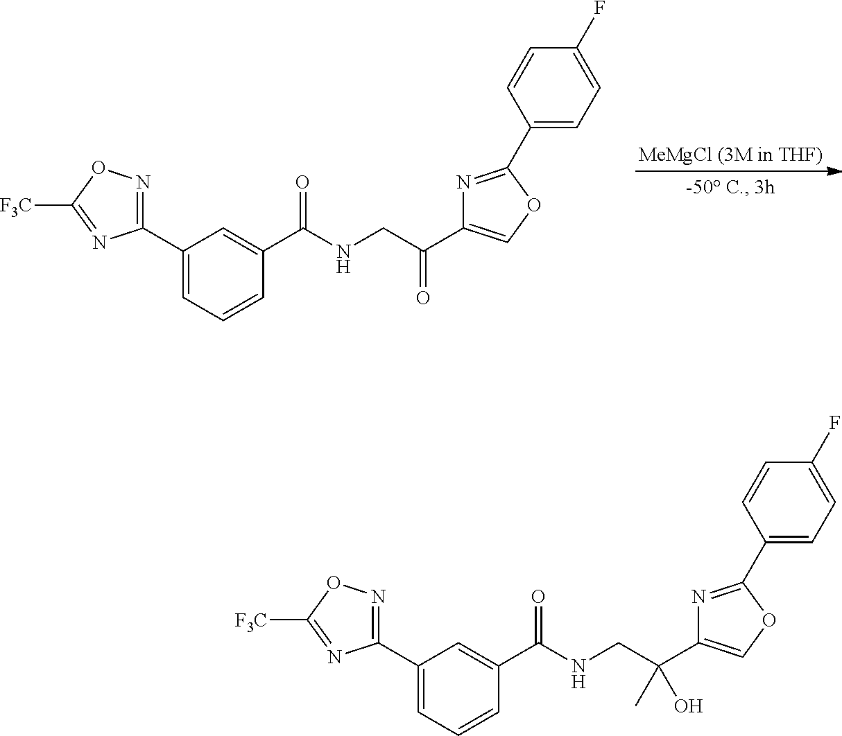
C1(C2=NOC([F3C])=N2)=CC=CC(C(NCC(=O)C2=COC(C3=CC=C(F)C=C3)=N2)=O)=C1.C1(C2=NOC([F3C])=N2)=CC=CC(C(NCC(C2=COC(C3=CC=C(F)C=C3)=N2)(C)O)=O)=C1
